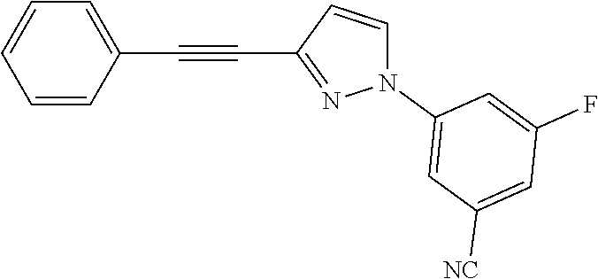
C1=CC(C#CC2=NN(C3=CC([NC])=CC(F)=C3)C=C2)=CC=C1
